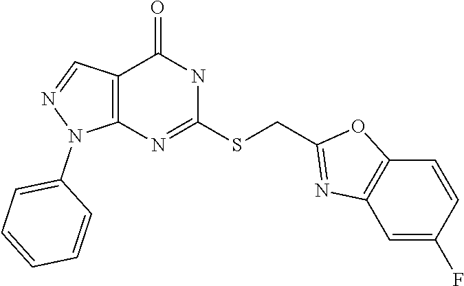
C12=C(N=C(SCC3=NC4=C(O3)C=CC(F)=C4)NC1=O)N(C1=CC=CC=C1)N=C2
